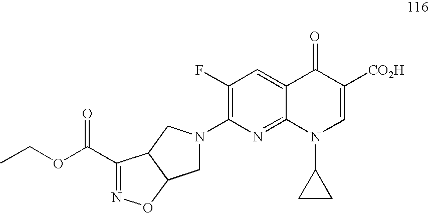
C1N(C2=C(F)C=C3C(=N2)N(C2CC2)C=C([CO2H])C3=O)CC2C1ON=C2C(OCC)=O
